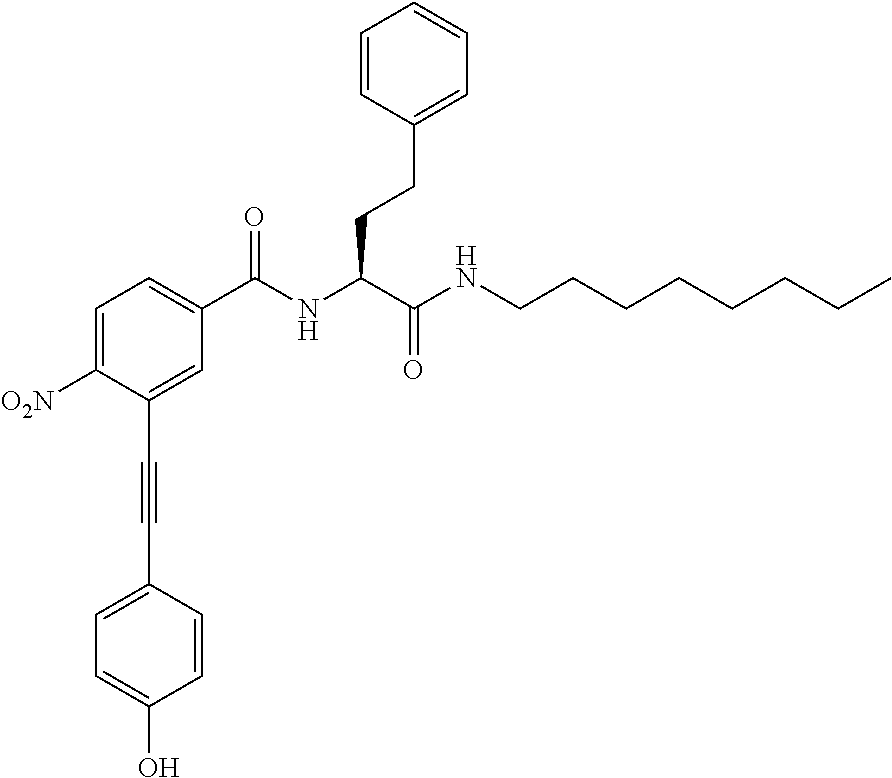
C1=C([O2N])C(C#CC2=CC=C(O)C=C2)=CC(C(NC(C(NCCCCCCCC)=O)CCC2=CC=CC=C2)=O)=C1
